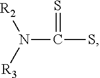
S=C(S)N([R3])[R2]
